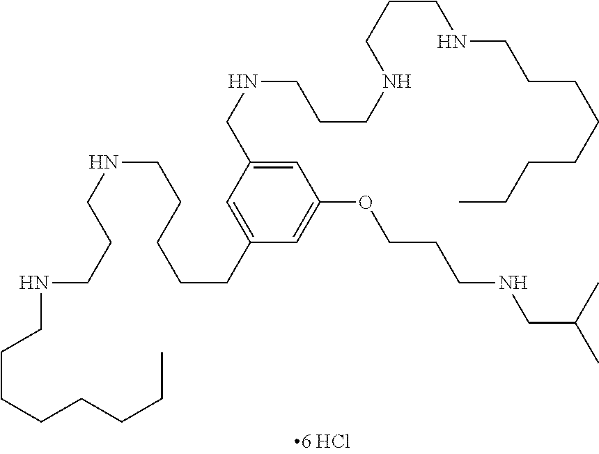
C1(CCCCCNCCCNCCCCCCCC)=CC(CNCCCNCCCNCCCCCCCC)=CC(OCCCNCC(C)C)=C1
